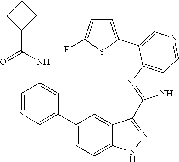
C1(C2=CN=CC(NC(C3CCC3)=O)=C2)=CC=C2C(=C1)C(C1=NC3=C(N1)C=NC=C3C1=CC=C(F)S1)=NN2
